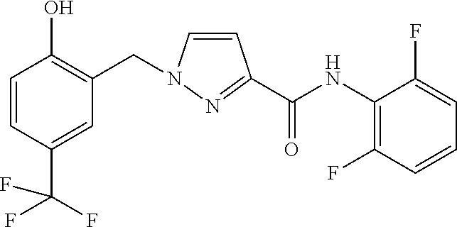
C1=CC(C(F)(F)F)=CC(CN2C=CC(C(NC3=C(F)C=CC=C3F)=O)=N2)=C1O
